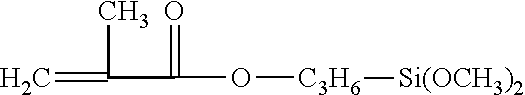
C(O[C3H6][Si(OCH3)2])(=O)C(C)=C
